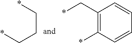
*CCC*.*C1=C(C*)C=CC=C1
